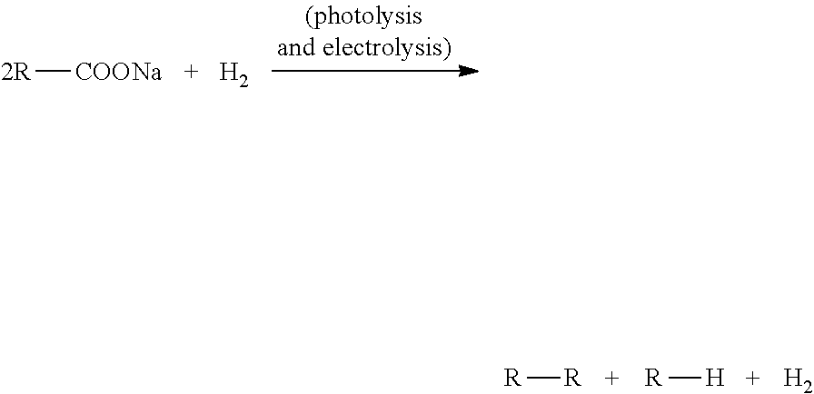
[2R][COONa].[H2].[R][R].[R][H].[H2]
